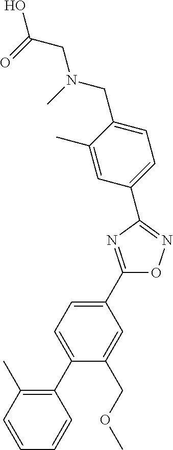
C1(C2=CC=C(C3=C(C)C=CC=C3)C(COC)=C2)=NC(C2=CC=C(CN(CC(O)=O)C)C(C)=C2)=NO1
